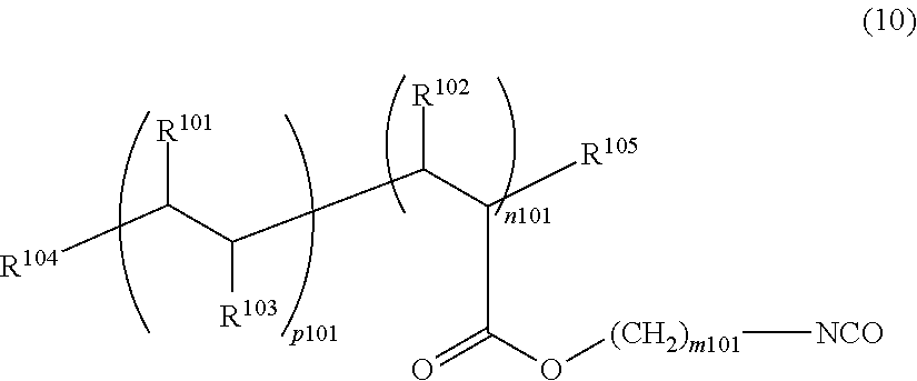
[R104]C(C(C(C([R105])C(O[(CH2)m101][NCO])=O)[R102])[R103])[R101]
